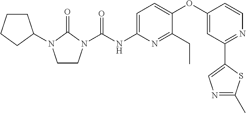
C1CN(C(NC2=CC=C(OC3=CC(C4=CN=C(C)S4)=NC=C3)C(CC)=N2)=O)C(=O)N1C1CCCC1
